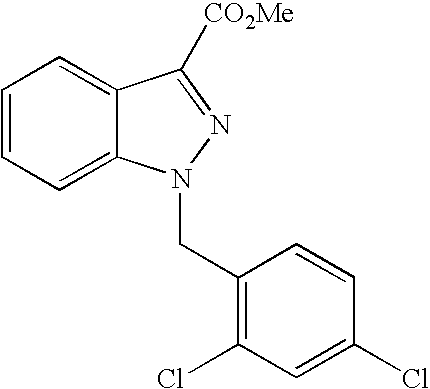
C1=CC=C2C(=C1)C([CO2Me])=NN2CC1=C(Cl)C=C(Cl)C=C1
